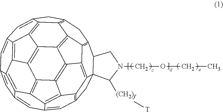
C1C2=C3C4=C5C6(C2CN(COCC)C6[(CH2)f][T])CC2=C5C5=C6C(=C2)C=C2C=C7C=C8C=C9CC1=C1C9=C9C8=C8C7=C2C6=C2C8=C9C(=C13)C4=C52
